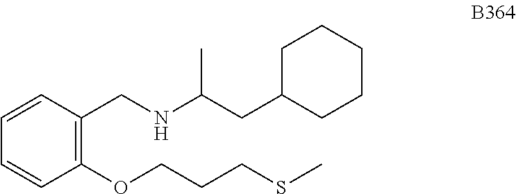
C1=CC(CNC(CC2CCCCC2)C)=C(OCCCSC)C=C1
